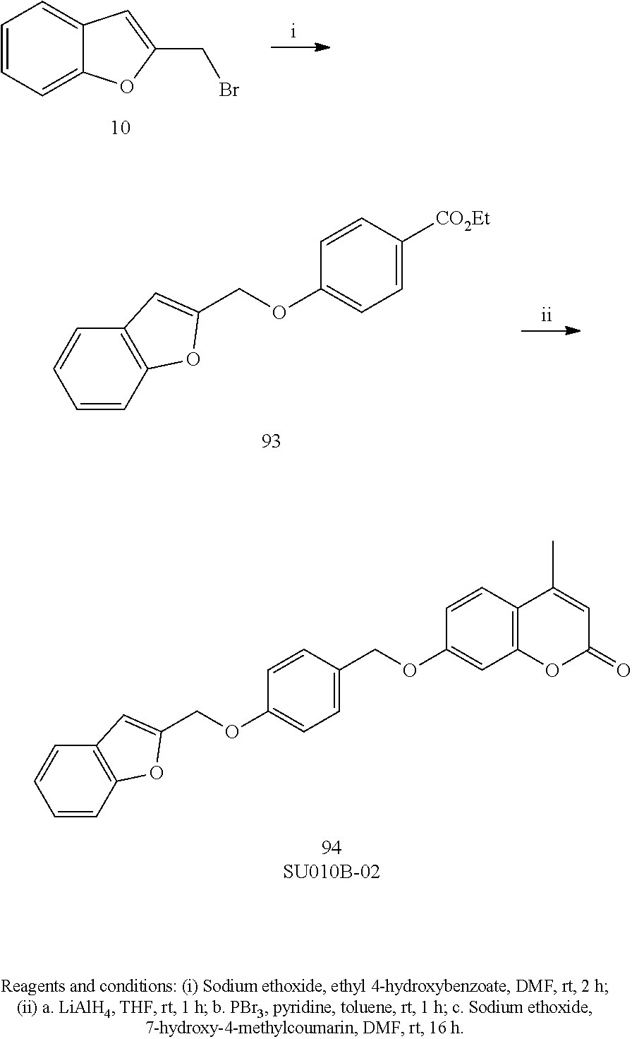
C(OC1=CC=C(COC2=CC3=C(C=C2)C(C)=CC(=O)O3)C=C1)C1=CC2=C(C=CC=C2)O1.C(OC1=CC=C([CO2Et])C=C1)C1=CC2=C(C=CC=C2)O1.C1=CC=C2C(=C1)C=C(CBr)O2
